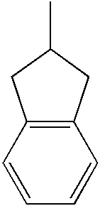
C12=C(C=CC=C1)CC(C)C2
